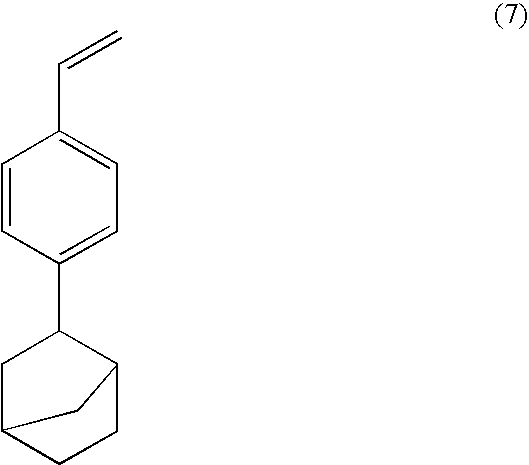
C1=CC(C2C3CCC(C2)C3)=CC=C1C=C
